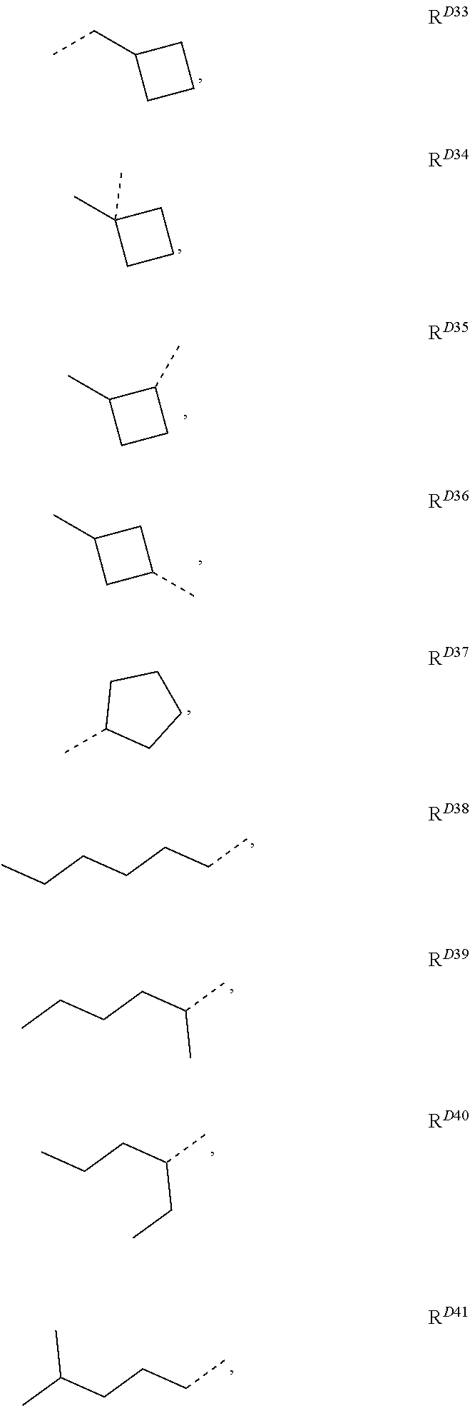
CCC1CCC1.CC1(C)CCC1.CC1CCC1C.CC1CC(C)C1.CC1CCCC1.CCCCCCC.CC(CCCC)C.CC(CCC)CC.CCCCC(C)C
